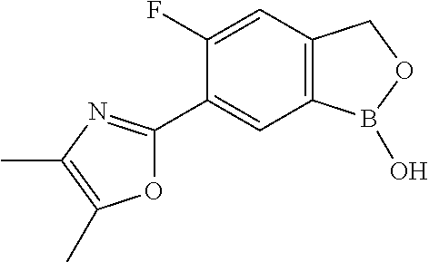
C12=C(C=C(F)C(C3=NC(C)=C(C)O3)=C1)COB2O
